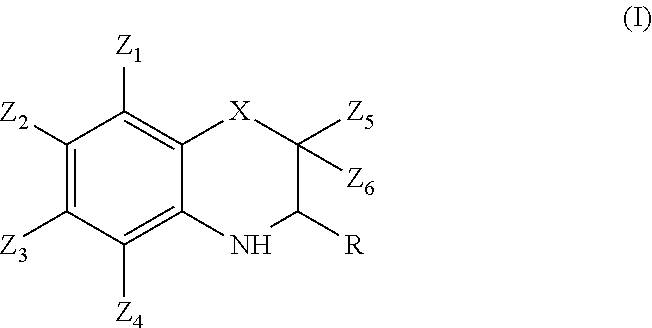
C1([Z2])=C([Z3])C([Z4])=C2C(=C1[Z1])[X]C([Z5])([Z6])C([R])N2
